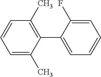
C1=C(F)C(C2=C(C)C=CC=C2C)=CC=C1
